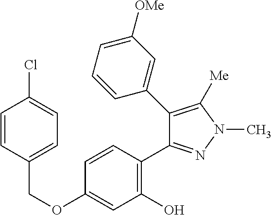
C(OC1=CC(O)=C(C2=NN(C)C([Me])=C2C2=CC([OMe])=CC=C2)C=C1)C1=CC=C(Cl)C=C1
